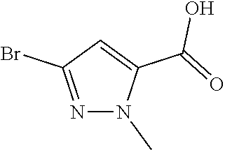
N1=C(Br)C=C(C(=O)O)N1C
